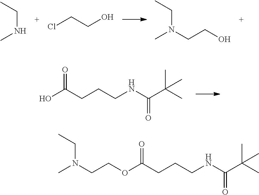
OC(CCCNC(C(C)(C)C)=O)=O.CNCC.ClCCO.CN(CC)CCO.CN(CCOC(CCCNC(C(C)(C)C)=O)=O)CC
